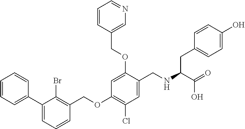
C1=CC=C(C2=CC=CC(COC3=C(Cl)C=C(CNC(C(=O)O)CC4=CC=C(O)C=C4)C(OCC4=CN=CC=C4)=C3)=C2Br)C=C1
